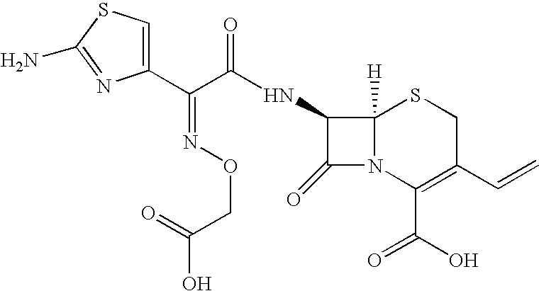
C1(C(C(NC2C(=O)N3C2([H])SCC(C=C)=C3C(O)=O)=O)=NOCC(O)=O)=CSC(N)=N1
